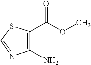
C1(N)=C(C(OC)=O)SC=N1
